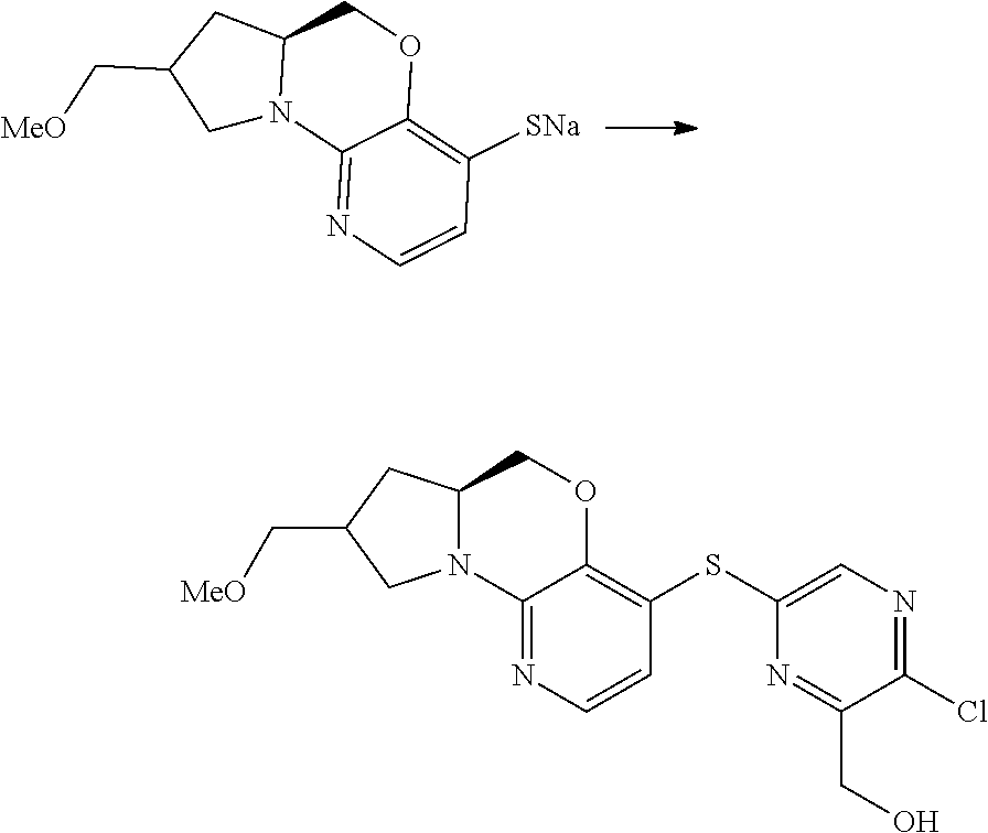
C12=NC=CC([SNa])=C1OCC1N2CC(C[MeO])C1.C12=NC=CC(SC3=CN=C(Cl)C(CO)=N3)=C1OCC1N2CC(C[MeO])C1
